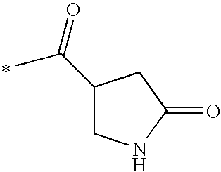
C1(C(=O)C)CNC(=O)C1
